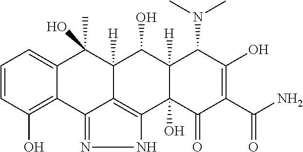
C1=CC(O)=C2C(=C1)C(C)(O)C1([H])C3=C(C4(O)C([H])(C1O)C(N(C)C)C(O)=C(C(N)=O)C4=O)NN=C23
